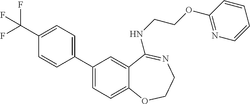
C1(C(F)(F)F)=CC=C(C2=CC=C3C(=C2)C(NCCOC2=NC=CC=C2)=NCCO3)C=C1
